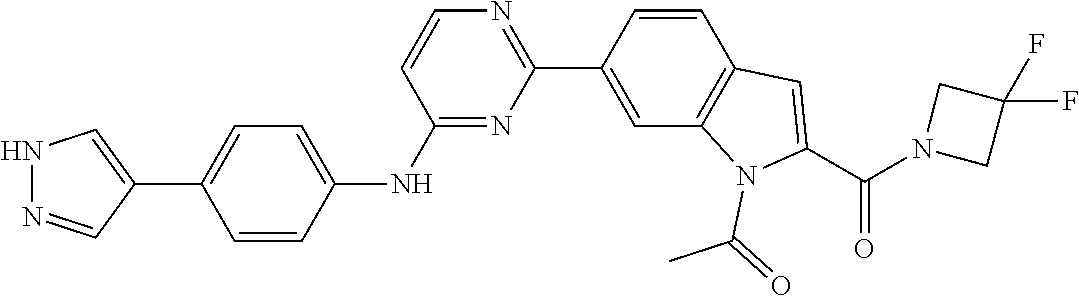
N1=C(NC2=CC=C(C3=CNN=C3)C=C2)C=CN=C1C1=CC2=C(C=C1)C=C(C(=O)N1CC(F)(F)C1)N2C(=O)C
